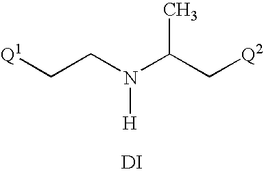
[Q1]CCN(C(C[Q2])C)[H].[DI]
